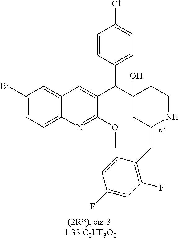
C1(Br)=CC=C2C(=C1)C=C(C(C1(O)CC(CC3=C(F)C=C(F)C=C3)NCC1)C1=CC=C(Cl)C=C1)C(OC)=N2
